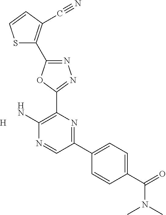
[H].N1=C(C2=C(C#N)C=CS2)OC(C2=C(N)N=CC(C3=CC=C(C(N(C)C)=O)C=C3)=N2)=N1
